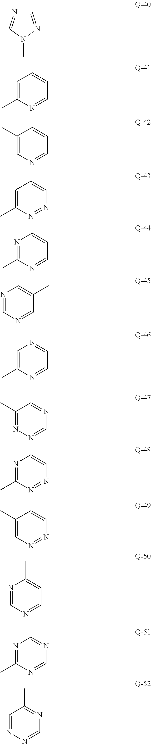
N1=CN(C)N=C1.C1=C(C)N=CC=C1.C1(C)=CN=CC=C1.C1=C(C)N=NC=C1.N1=C(C)N=CC=C1.N1=CN=CC(C)=C1.C1=C(C)N=CC=N1.C1(C)=NN=CN=C1.N1=C(C)N=NC=C1.C1(C)=CN=NC=C1.N1=CN=CC=C1C.N1=C(C)N=CN=C1.C1=NN=CN=C1C
